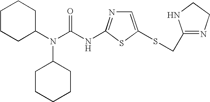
C1CCC(N(C(NC2=NC=C(SCC3=NCCN3)S2)=O)C2CCCCC2)CC1
